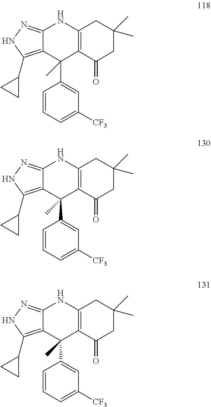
C12=NNC(C3CC3)=C1C(C1=CC([CF3])=CC=C1)(C)C1=C(N2)CC(C)(C)CC1=O.C12=NNC(C3CC3)=C1C(C1=CC([CF3])=CC=C1)(C)C1=C(N2)CC(C)(C)CC1=O.C12=NNC(C3CC3)=C1C(C1=CC([CF3])=CC=C1)(C)C1=C(N2)CC(C)(C)CC1=O
